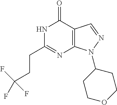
N1C(CCC(F)(F)F)=NC2=C(C1=O)C=NN2C1CCOCC1
